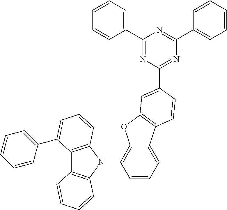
C12=C(N(C3=C4C(=CC=C3)C3=C(O4)C=C(C4=NC(C5=CC=CC=C5)=NC(C5=CC=CC=C5)=N4)C=C3)C3=C1C=CC=C3)C=CC=C2C1=CC=CC=C1
